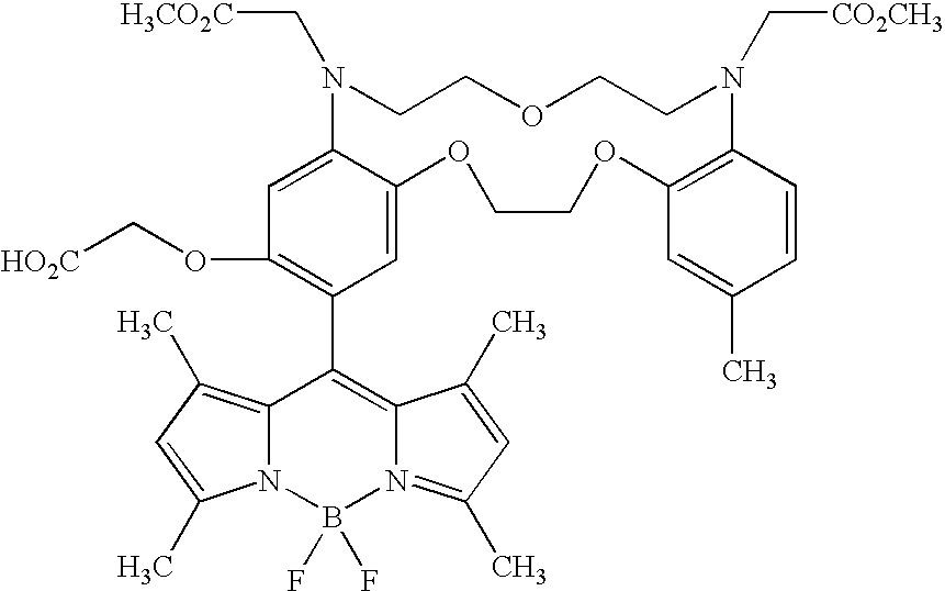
C1=C2C(=CC(OC[HO2C])=C1C1=C3N(=C(C)C=C3C)B(F)(F)N3C1=C(C)C=C3C)N(C[H3CO2C])CCOCCN(C[CO2CH3])C1=C(OCCO2)C=C(C)C=C1
